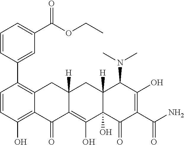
C1=CC(O)=C2C(=C1C1=CC(C(OCC)=O)=CC=C1)CC1([H])C(=C(O)C3(O)C([H])(C1)C(N(C)C)C(O)=C(C(N)=O)C3=O)C2=O
